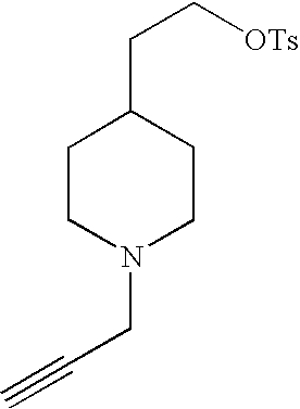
C1CN(CC#C)CCC1CC[OTs]
